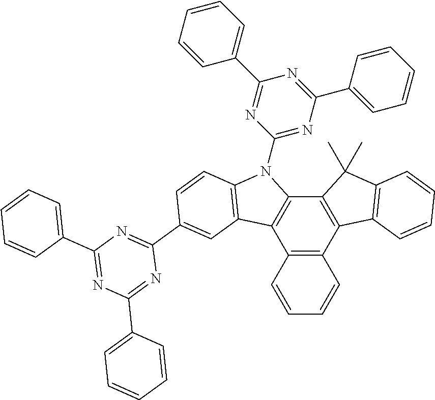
C12=C(C3=C(C4=C1C(C)(C)C1=C4C=CC=C1)C=CC=C3)C1=C(C=CC(C3=NC(C4=CC=CC=C4)=NC(C4=CC=CC=C4)=N3)=C1)N2C1=NC(C2=CC=CC=C2)=NC(C2=CC=CC=C2)=N1
